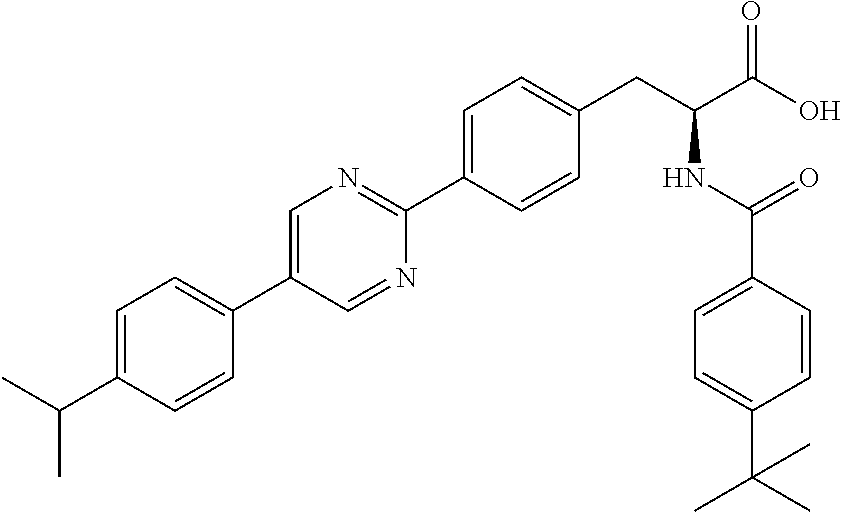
CC(C1=CC=C(C2=CN=C(C3=CC=C(CC(NC(=O)C4=CC=C(C(C)(C)C)C=C4)C(O)=O)C=C3)N=C2)C=C1)C
